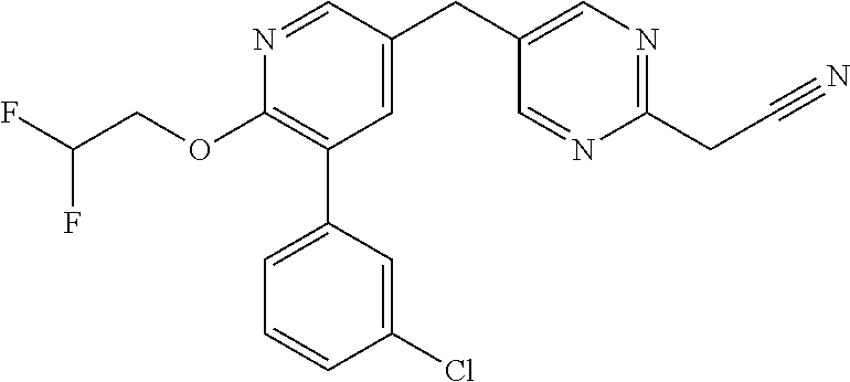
C1(OCC(F)F)=C(C2=CC=CC(Cl)=C2)C=C(CC2=CN=C(CC#N)N=C2)C=N1
